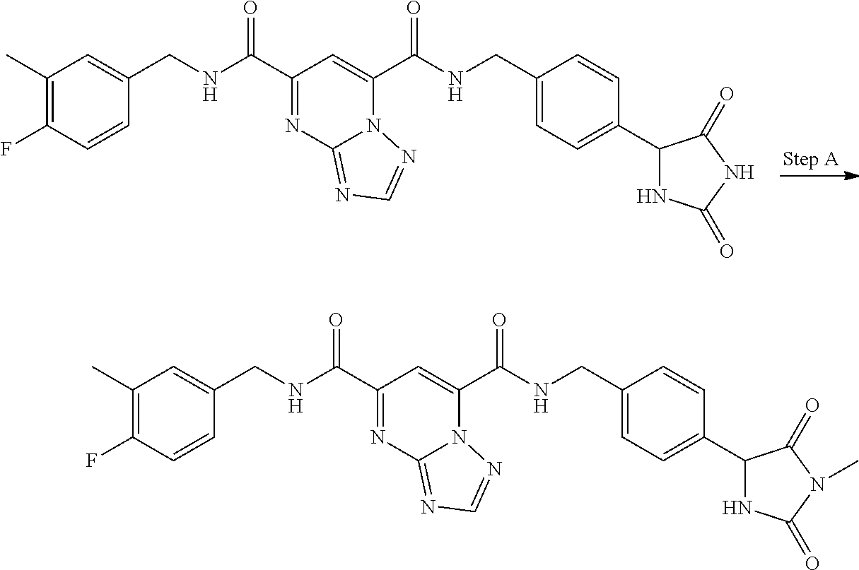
C1(C)=C(F)C=CC(CNC(=O)C2=NC3=NC=NN3C(C(=O)NCC3=CC=C(C4NC(=O)NC4=O)C=C3)=C2)=C1.C1(C)=C(F)C=CC(CNC(=O)C2=NC3=NC=NN3C(C(=O)NCC3=CC=C(C4NC(=O)N(C)C4=O)C=C3)=C2)=C1
